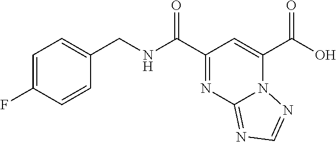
N(C(C1=NC2=NC=NN2C(C(O)=O)=C1)=O)CC1=CC=C(F)C=C1
